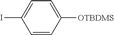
C1=C(I)C=CC([OTBDMS])=C1
